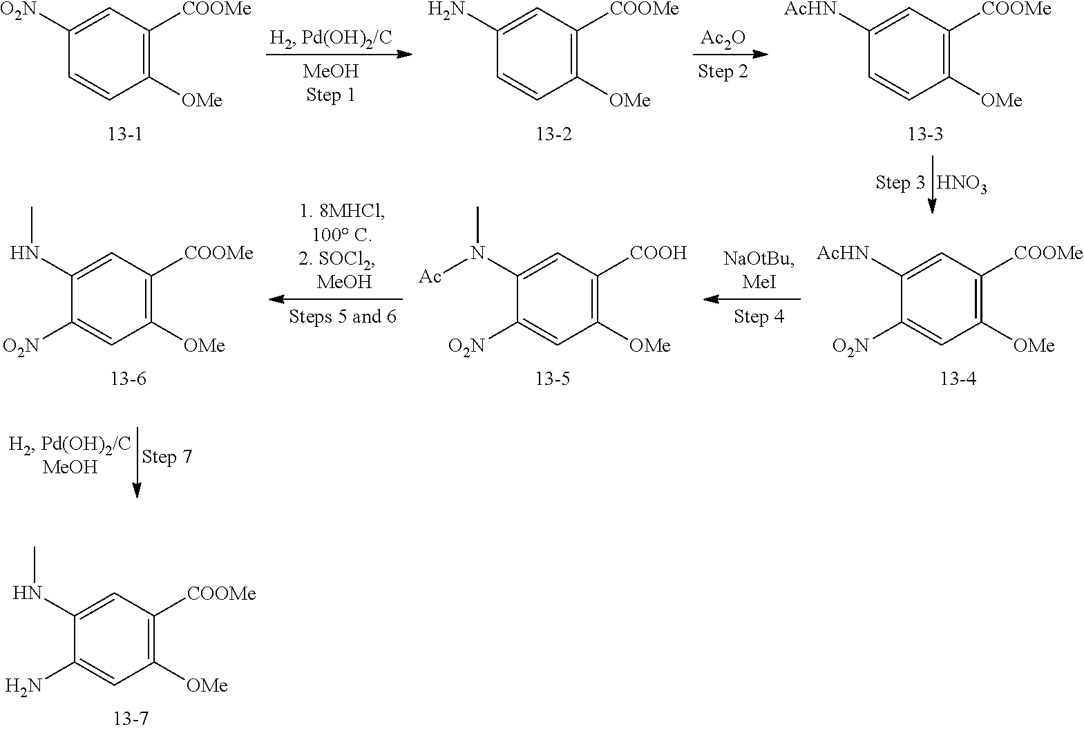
[HNO3].C1([O2N])=CC([COOMe])=C([OMe])C=C1.C1(N)=CC([COOMe])=C([OMe])C=C1.[Ac2O].C1([AcHN])=CC([COOMe])=C([OMe])C=C1.C1([AcHN])=CC([COOMe])=C([OMe])C=C1[O2N].C1(N(C)[Ac])=CC([COOH])=C([OMe])C=C1[O2N].C1(NC)=CC([COOMe])=C([OMe])C=C1[O2N].C1(NC)=CC([COOMe])=C([OMe])C=C1N
